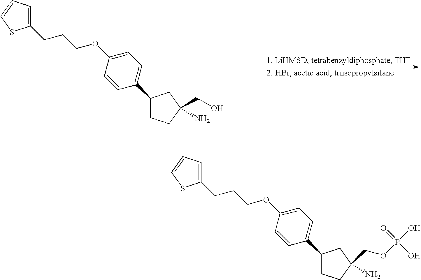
C1(CCCOC2=CC=C(C3CCC(CO)(N)C3)C=C2)=CC=CS1.C1(CCCOC2=CC=C(C3CCC(N)(COP(O)(O)=O)C3)C=C2)=CC=CS1
